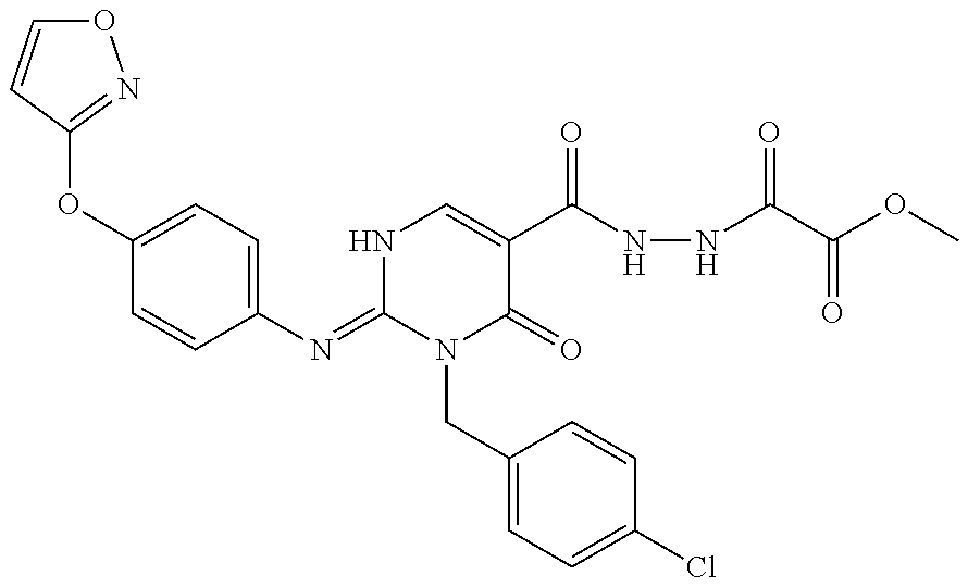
C1(N=C2N(CC3=CC=C(Cl)C=C3)C(=O)C(C(=O)NNC(=O)C(=O)OC)=CN2)=CC=C(OC2=NOC=C2)C=C1
